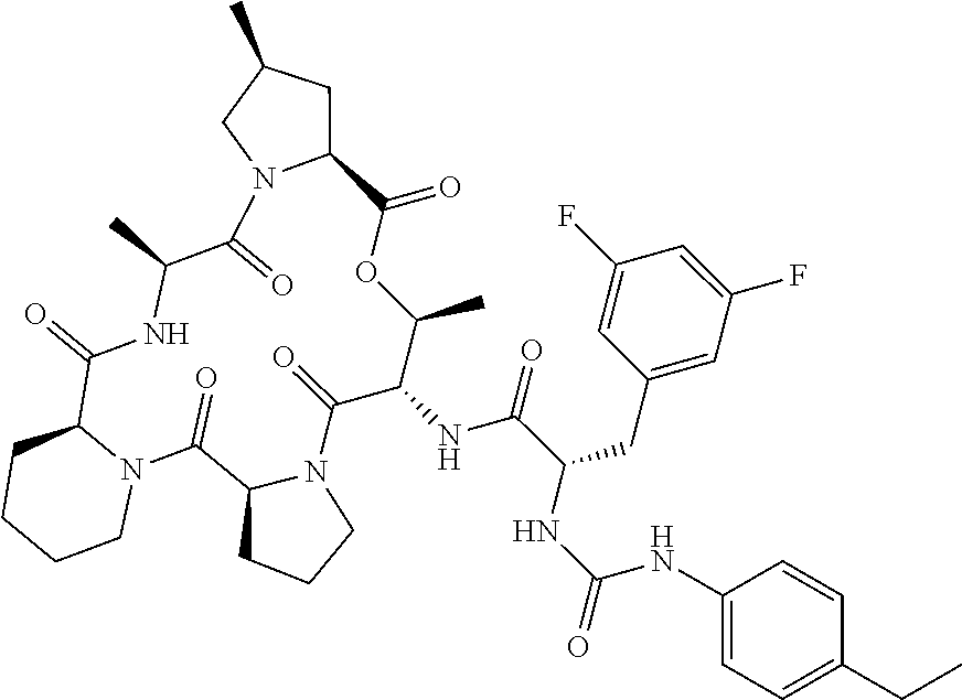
C12CC(C)CN1C(=O)C(C)NC(=O)C1N(C(=O)C3N(C(=O)C(NC(C(CC4=CC(F)=CC(F)=C4)NC(=O)NC4=CC=C(CC)C=C4)=O)C(C)OC2=O)CCC3)CCCC1
